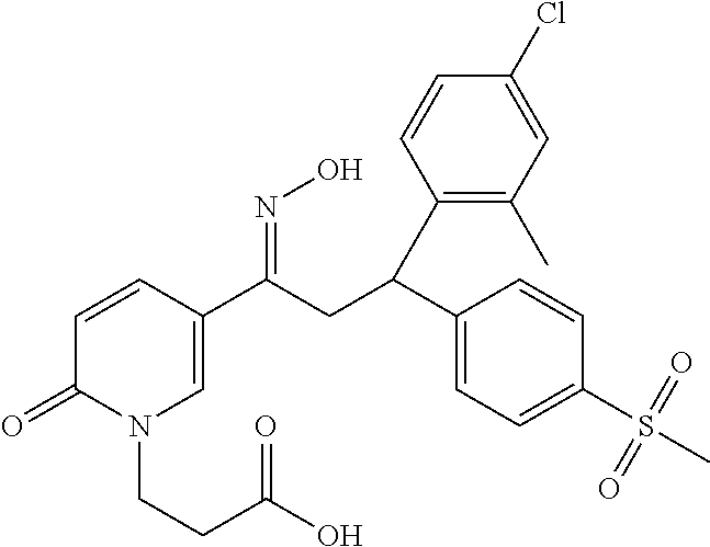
C1=CC(C(CC(C2=CC=C(S(=O)(C)=O)C=C2)C2=C(C)C=C(Cl)C=C2)=NO)=CN(CCC(O)=O)C1=O
